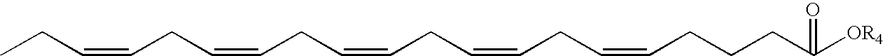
C(CC)=CCC=CCC=CCC=CCC=CCCCC([OR4])=O
